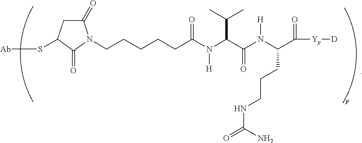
[H]N(C(C(N(C(C(=O)[Yy][D])CCCNC(=O)N)[H])=O)C(C)C)C(CCCCCN1C(=O)CC(S[Ab])C1=O)=O
